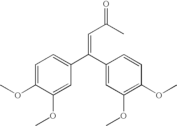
C1=C(C(C2=CC(OC)=C(OC)C=C2)=CC(=O)C)C=C(OC)C(OC)=C1
